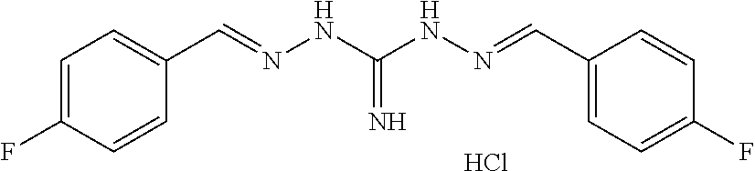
C1=C(F)C=CC(C=NNC(NN=CC2=CC=C(F)C=C2)=N)=C1.Cl
